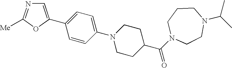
C1=C(C2=CN=C([Me])O2)C=CC(N2CCC(C(=O)N3CCCN(C(C)C)CC3)CC2)=C1
